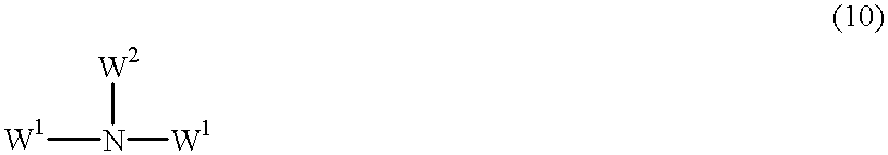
[W1]N([W1])[W2]
